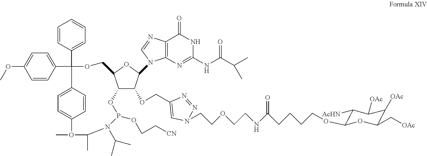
C1=CC(C2(C3=CC=C(OC)C=C3)OCC3C(C(OCC4=CN(CCOCCNC(CCCCOC5C([AcHN])C([OAc])C([OAc])C(C[OAc])O5)=O)N=N4)C(N4C5=C(C(=O)NC(NC(C(C)C)=O)=N5)N=C4)O3)OP(OCC[CN])N(C(C)C)C(C)O(C)C3=CC=C2C=C3)=CC=C1
